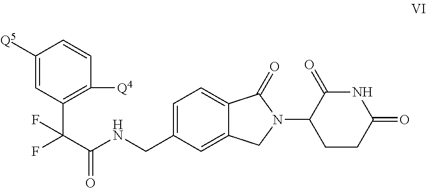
C1(C(C(NCC2=CC=C3C(=C2)CN(C2CCC(=O)NC2=O)C3=O)=O)(F)F)=C([Q4])C=CC([Q5])=C1
